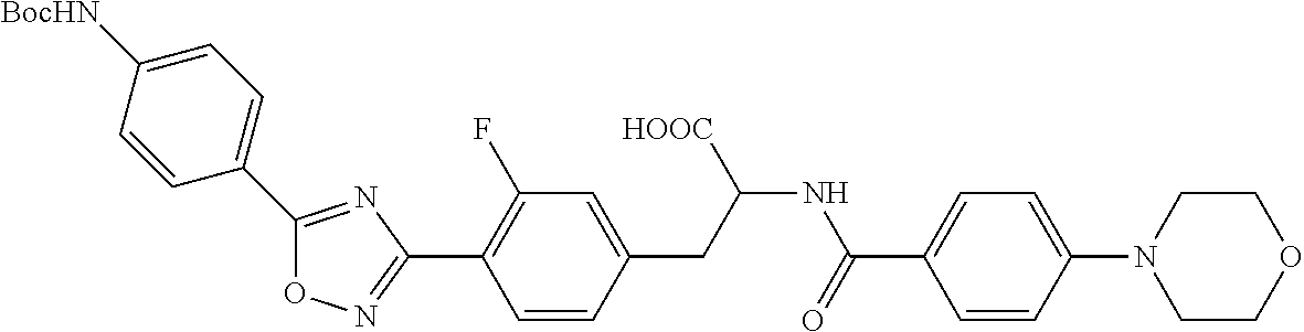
O1N=C(C2=C(F)C=C(CC(NC(C3=CC=C(N4CCOCC4)C=C3)=O)[HOOC])C=C2)N=C1C1=CC=C([BocHN])C=C1
